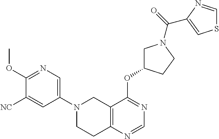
C1(N2CCC3=C(C2)C(OC2CN(C(=O)C4=CSC=N4)CC2)=NC=N3)=CN=C(OC)C([NC])=C1
